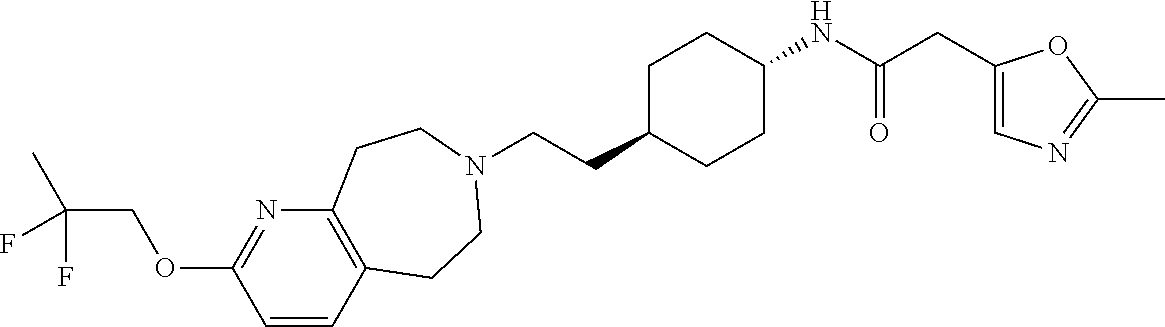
C(CC1CCC(NC(CC2=CN=C(C)O2)=O)CC1)N1CCC2=C(N=C(OCC(F)(C)F)C=C2)CC1
